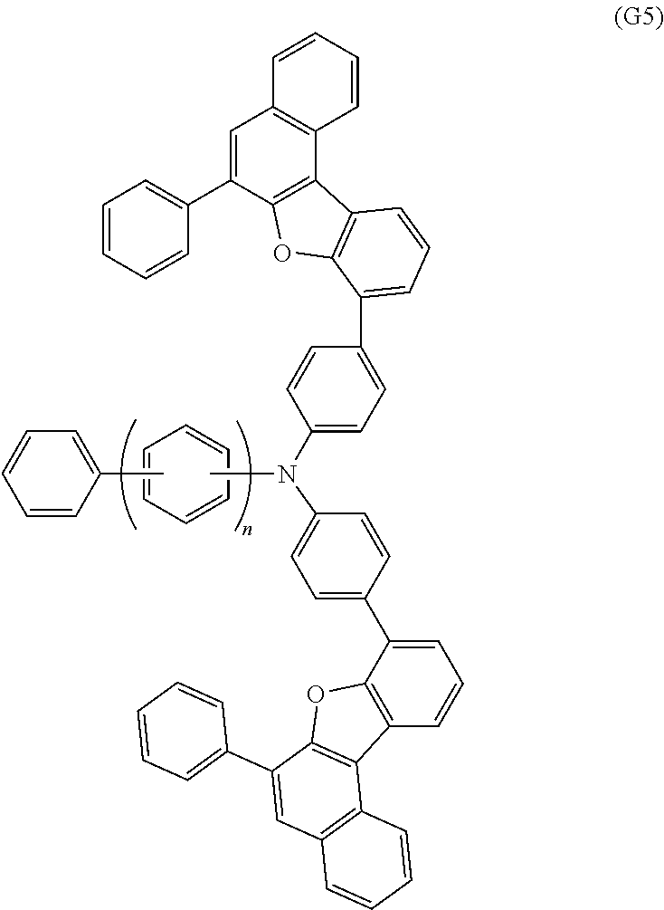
C12=C(OC3=C1C1=C(C=C3C3=CC=CC=C3)C=CC=C1)C(C1=CC=C(N(C3=CC=C(C4=CC=CC5=C4OC4=C5C5=C(C=C4C4=CC=CC=C4)C=CC=C5)C=C3)C)C=C1)=CC=C2.C1=CC=CC(C)=C1.C1=CC=CC=C1
